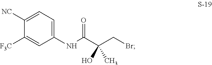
C1([NC])=CC=C(NC(C(CBr)(O)C)=O)C=C1[F3C]
